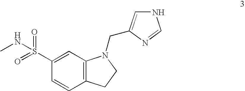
C1(S(=O)(=O)NC)=CC2=C(C=C1)CCN2CC1=CNC=N1
